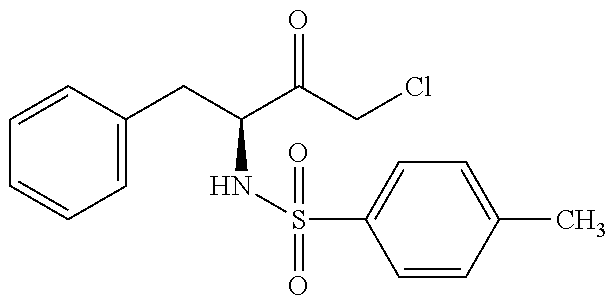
C1=CC(CC(NS(=O)(=O)C2=CC=C(C)C=C2)C(=O)CCl)=CC=C1
